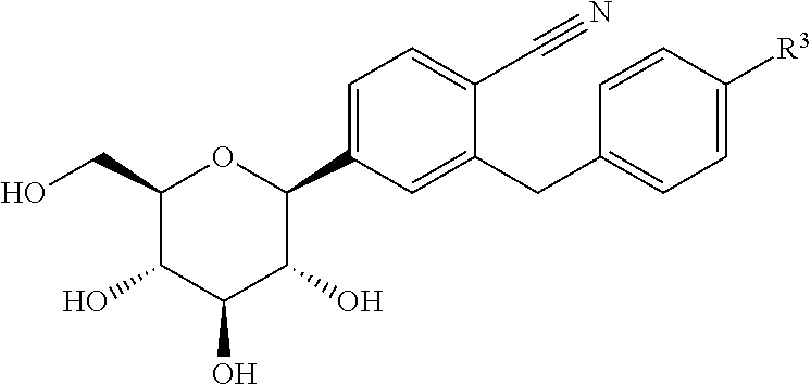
C1(CC2=CC=C([R3])C=C2)=CC(C2OC(CO)C(O)C(O)C2O)=CC=C1C#N
